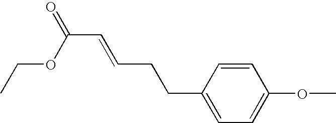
C1=CC(CCC=CC(=O)OCC)=CC=C1OC
